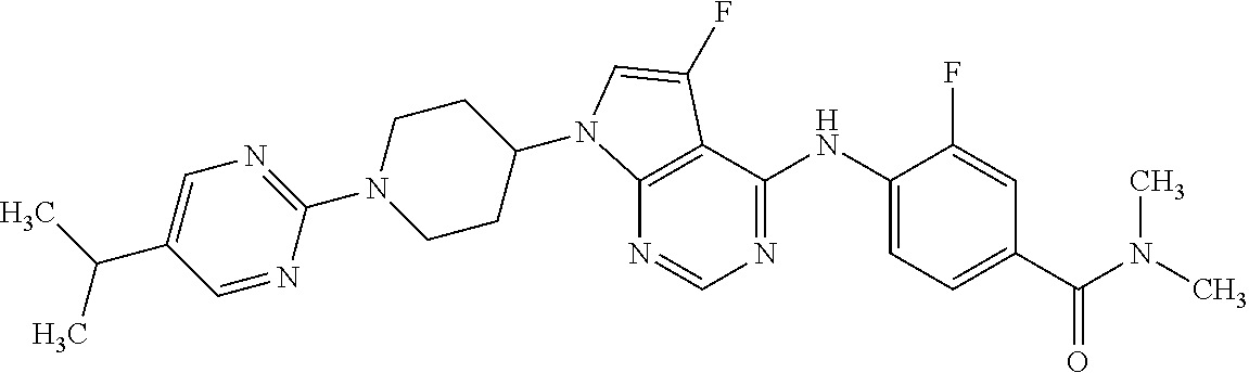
C12=C(C(NC3=CC=C(C(N(C)C)=O)C=C3F)=NC=N1)C(F)=CN2C1CCN(C2=NC=C(C(C)C)C=N2)CC1
